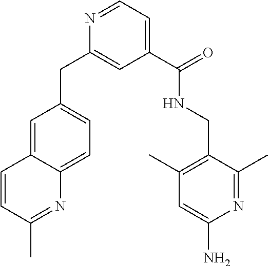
N1=CC=C(C(=O)NCC2=C(C)C=C(N)N=C2C)C=C1CC1=CC=C2C(=C1)C=CC(C)=N2
